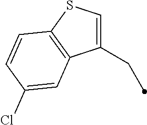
C1(CC)=CSC2=C1C=C(Cl)C=C2
